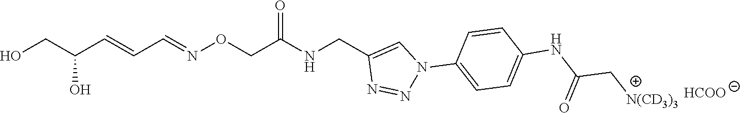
C(=NOCC(NCC1=CN(C2=CC=C(NC(C[N(CD3)3])=O)C=C2)N=N1)=O)C=CC(O)CO.[HCOO]
